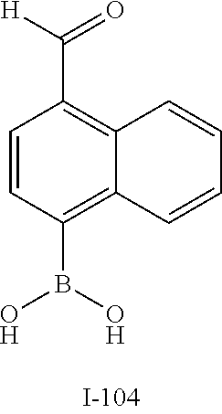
C1=CC(B(O)O)=C2C(=C1C([H])=O)C=CC=C2
